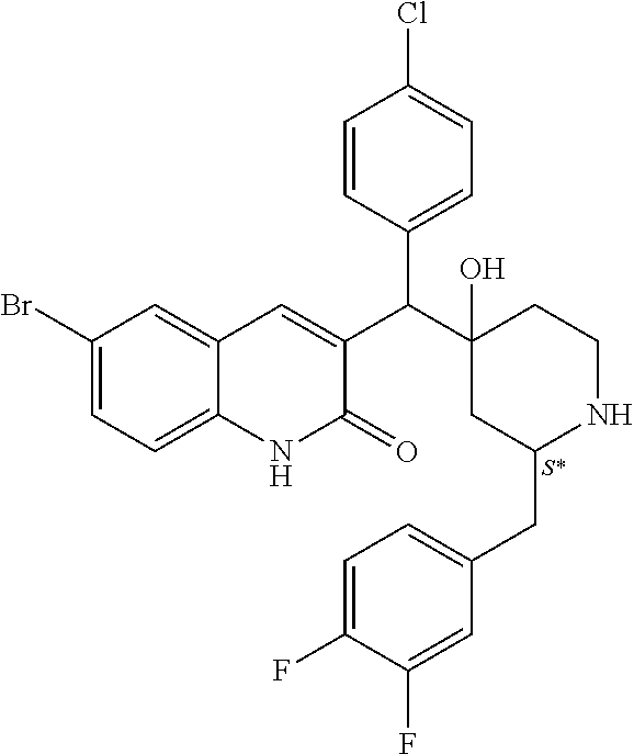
C1(Br)=CC=C2C(=C1)C=C(C(C1(O)CC(CC3=CC=C(F)C(F)=C3)NCC1)C1=CC=C(Cl)C=C1)C(=O)N2.[S*]
